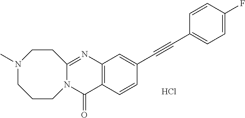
C12=C(C=CC(C#CC3=CC=C(F)C=C3)=C1)C(=O)N1C(=N2)CCN(C)CCC1.Cl
